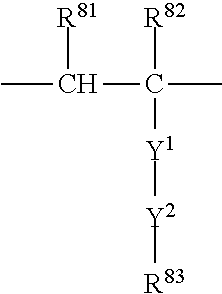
CC(C(C)([R82])[Y1][Y2][R83])[R81]
